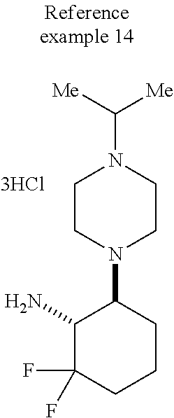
C1CN(C2C(N)C(F)(F)CCC2)CCN1C([Me])[Me]
